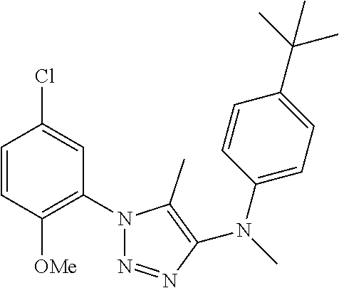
C1=CC([OMe])=C(N2N=NC(N(C3=CC=C(C(C)(C)C)C=C3)C)=C2C)C=C1Cl
